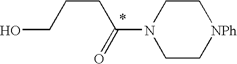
C1N(C(=O)CCCO)CC[NPh]C1
